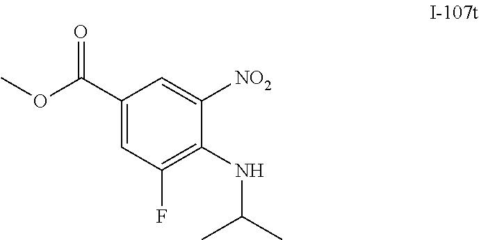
C1([NO2])=CC(C(=O)OC)=CC(F)=C1NC(C)C
